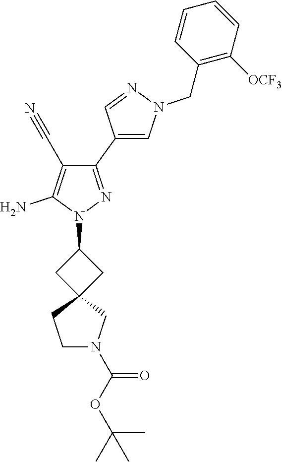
C1(C2=CN(CC3=C([OCF3])C=CC=C3)N=C2)=NN(C2CC3(C2)CCN(C(OC(C)(C)C)=O)C3)C(N)=C1C#N
